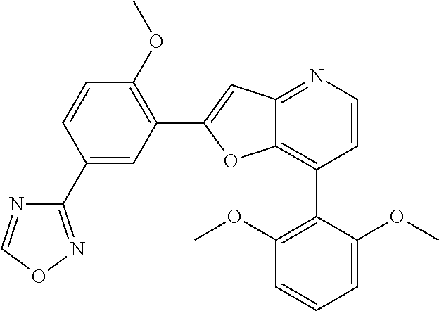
C1(C2=NOC=N2)=CC(C2=CC3=NC=CC(C4=C(OC)C=CC=C4OC)=C3O2)=C(OC)C=C1
